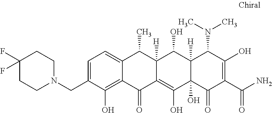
C1=C(CN2CCC(F)(F)CC2)C(O)=C2C(=C1)C(C)C1([H])C(=C(O)C3(O)C([H])(C1O)C(N(C)C)C(O)=C(C(N)=O)C3=O)C2=O
